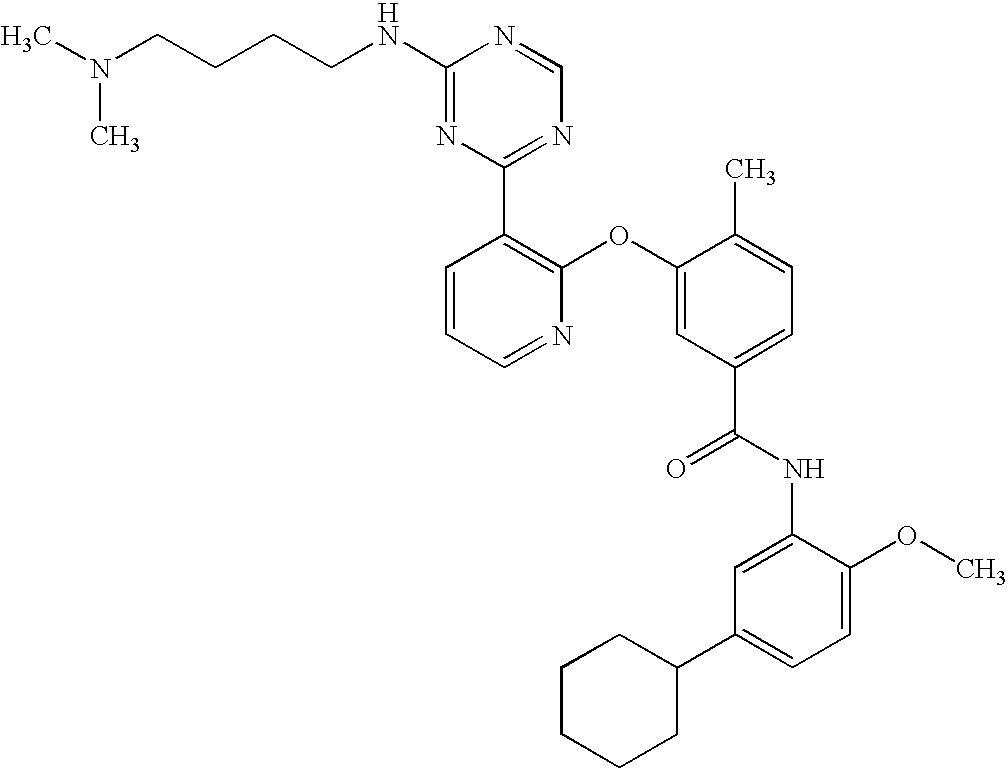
C1(NCCCCN(C)C)=NC(C2=C(OC3=CC(C(=O)NC4=CC(C5CCCCC5)=CC=C4OC)=CC=C3C)N=CC=C2)=NC=N1
